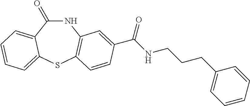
N1C(=O)C2=CC=CC=C2SC2=C1C=C(C(NCCCC1=CC=CC=C1)=O)C=C2
